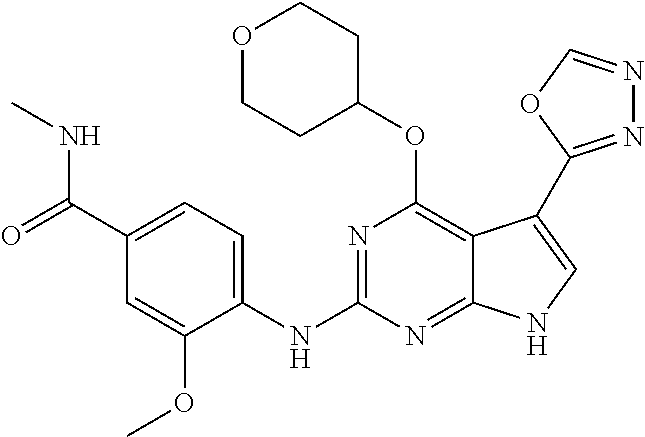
N(C1=NC(OC2CCOCC2)=C2C(=N1)NC=C2C1=NN=CO1)C1=CC=C(C(=O)NC)C=C1OC
